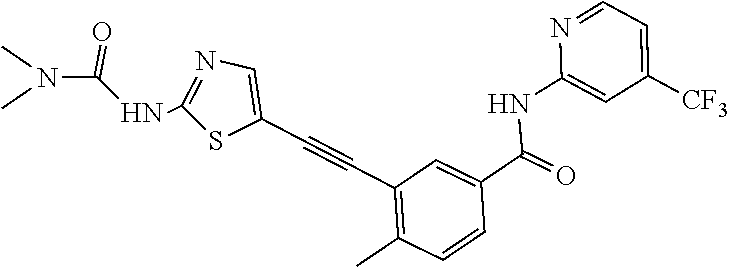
N1=CC=C([CF3])C=C1NC(C1=CC(C#CC2=CN=C(NC(N(C)C)=O)S2)=C(C)C=C1)=O
